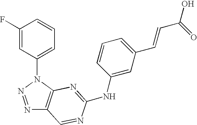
C1(F)=CC(N2N=NC3=C2N=C(NC2=CC(C=CC(O)=O)=CC=C2)N=C3)=CC=C1
